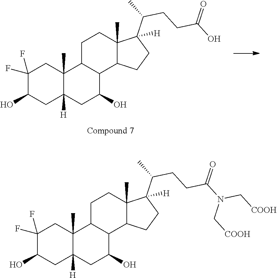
C1(F)(F)C(O)CC2([H])C(C)(C1)C1C(C(O)C2)C2C(C)(CC1)C(C(C)CCC(O)=O)([H])CC2.C1(F)(F)C(O)CC2([H])C(C)(C1)C1C(C(O)C2)C2C(C)(CC1)C(C(C)CCC(N(C[COOH])C[COOH])=O)([H])CC2
